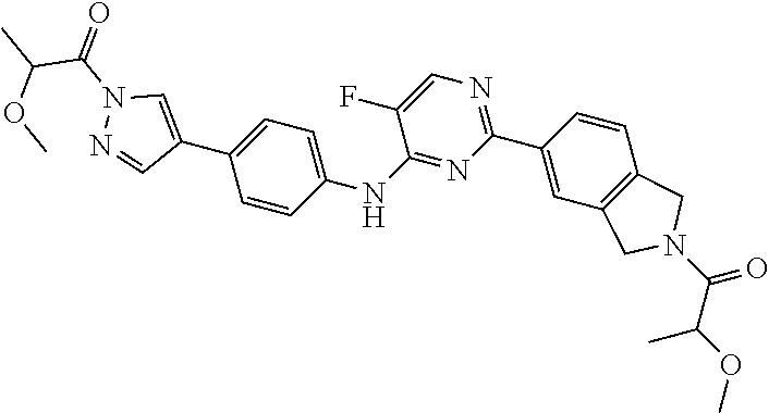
N1=C(NC2=CC=C(C3=CN(C(=O)C(C)OC)N=C3)C=C2)C(F)=CN=C1C1=CC2=C(C=C1)CN(C(C(C)OC)=O)C2
